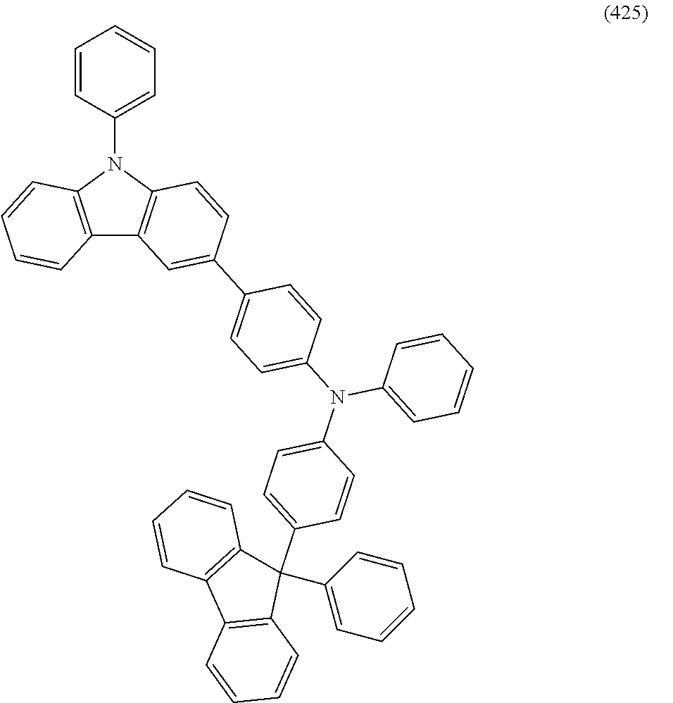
C12=C(N(C3=CC=CC=C3)C3=C1C=C(C1=CC=C(N(C4=CC=C(C5(C6=CC=CC=C6)C6=C(C7=C5C=CC=C7)C=CC=C6)C=C4)C4=CC=CC=C4)C=C1)C=C3)C=CC=C2
